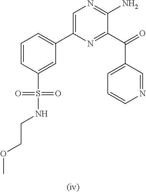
C1=CC(S(=O)(NCCOC)=O)=CC(C2=CN=C(N)C(C(=O)C3=CC=CN=C3)=N2)=C1
